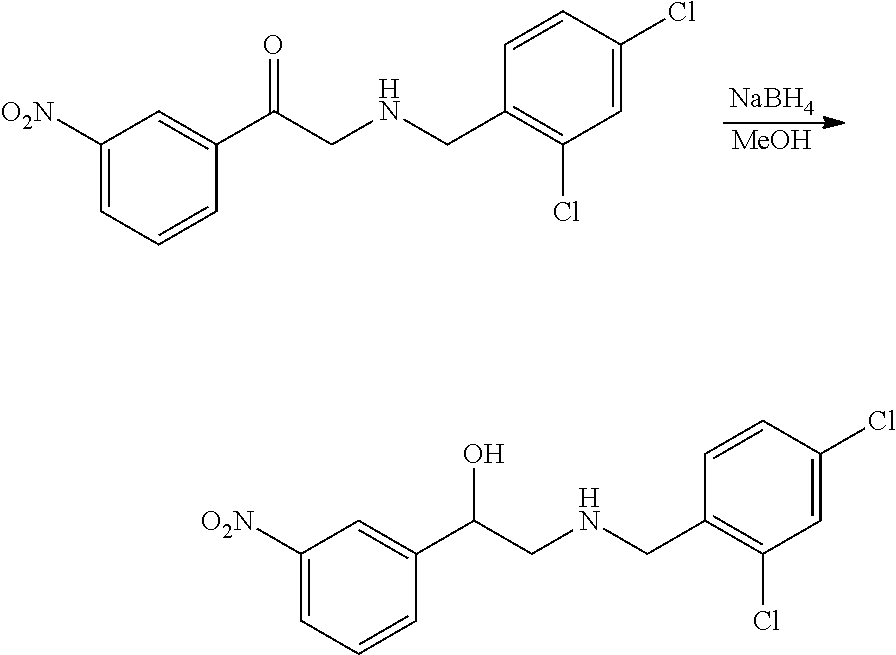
[NaBH4].[MeOH].C1([O2N])=CC=CC(C(CNCC2=C(Cl)C=C(Cl)C=C2)=O)=C1.C1([O2N])=CC=CC(C(CNCC2=C(Cl)C=C(Cl)C=C2)O)=C1
